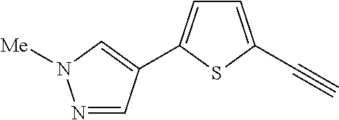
C1=C(C#C)SC(C2=CN([Me])N=C2)=C1
